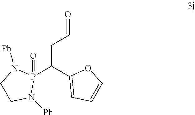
P1(C(C2=CC=CO2)CC=O)(=O)N([Ph])CCN1[Ph]
